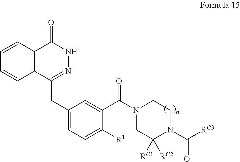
C1=CC=CC2=C1C(=O)NN=C2CC1=CC=C([R1])C(C(N2CC([RC2])([RC1])N(C([RC3])=O)CC2)=O)=C1
